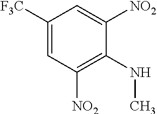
C1([F3C])=CC([NO2])=C(NC)C([NO2])=C1
